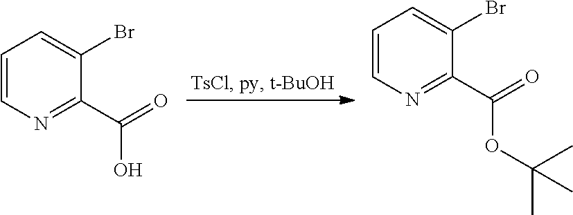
C1=CN=C(C(=O)O)C(Br)=C1.C1=CN=C(C(=O)OC(C)(C)C)C(Br)=C1
